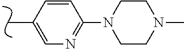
C1=C(C)C=CC(N2CCN(C)CC2)=N1
